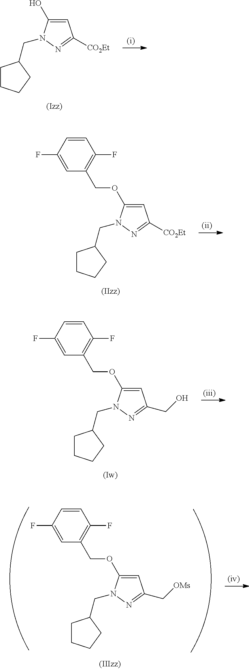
C1=C(O)N(CC2CCCC2)N=C1[CO2Et].C1=C(OCC2=C(F)C=CC(F)=C2)N(CC2CCCC2)N=C1[CO2Et].C1=C(OCC2=C(F)C=CC(F)=C2)N(CC2CCCC2)N=C1CO.C1=C(OCC2=C(F)C=CC(F)=C2)N(CC2CCCC2)N=C1C[OMs]
